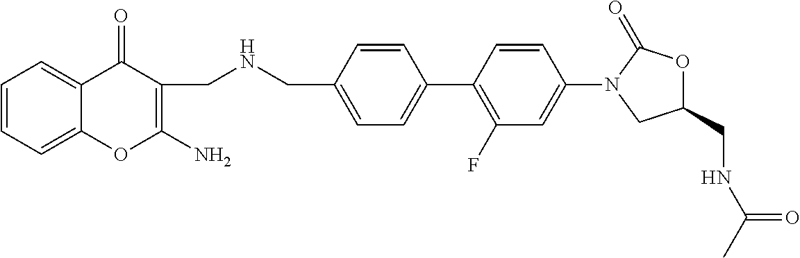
C(C1=CC=C(C2=C(F)C=C(N3CC(CNC(C)=O)OC3=O)C=C2)C=C1)NCC1=C(N)OC2=CC=CC=C2C1=O
